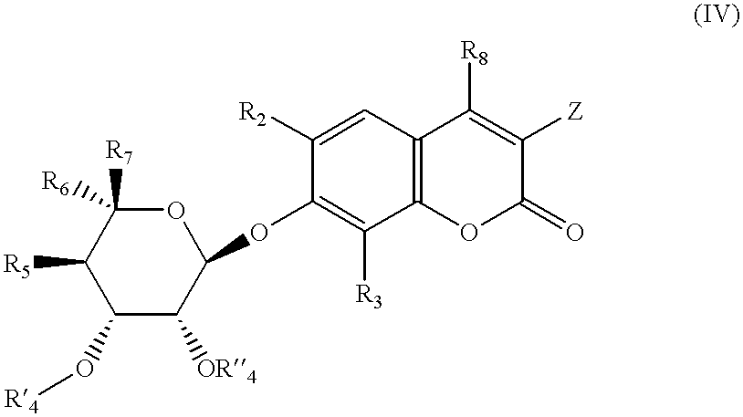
C1(O[R4])C([OR4])C(OC2=C([R3])C3=C(C=C2[R2])C([R8])=C([Z])C(=O)O3)OC([R7])([R6])C1[R5]
